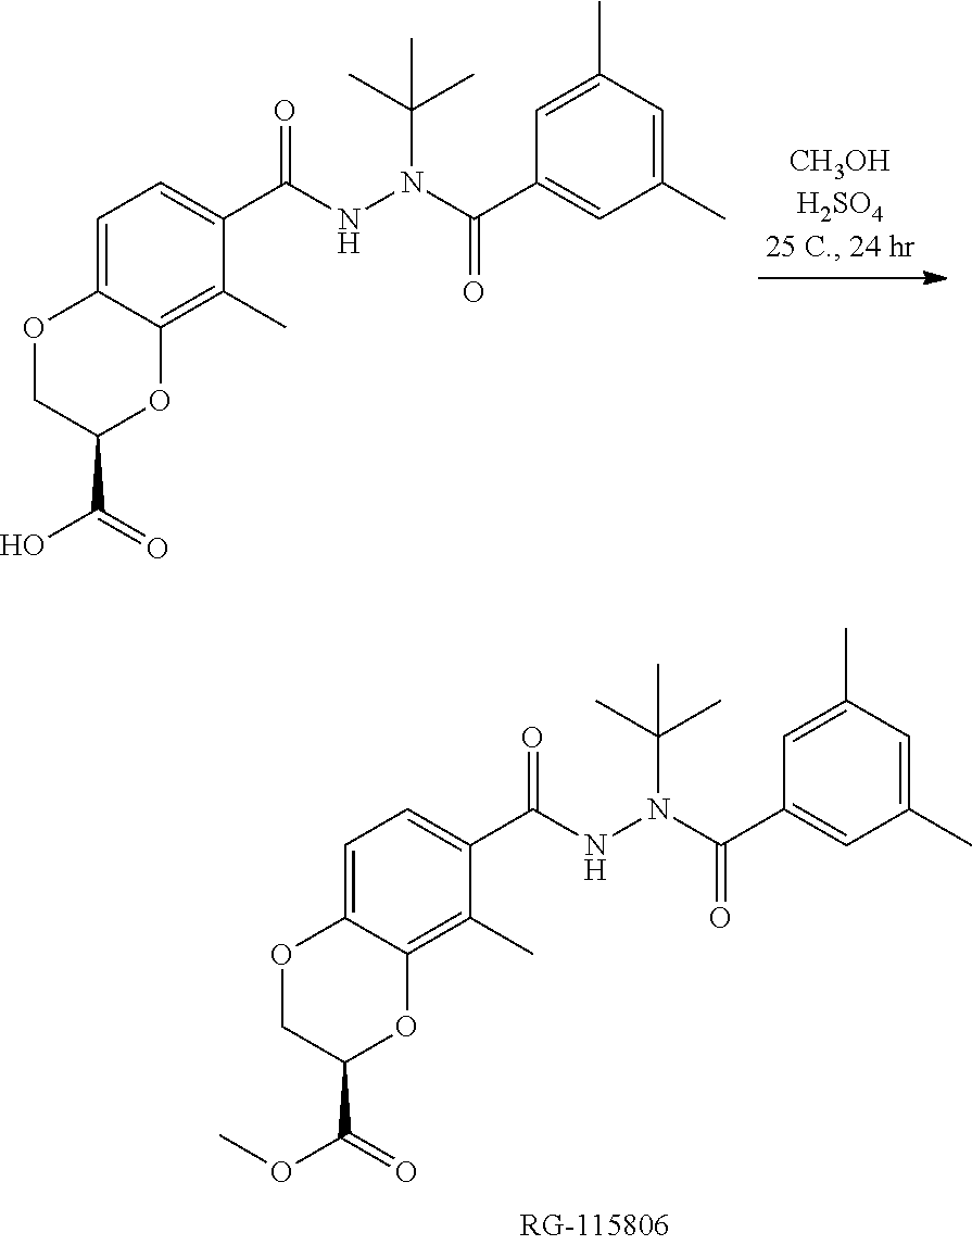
O1CC(C(=O)OC)OC2=C(C)C(C(NN(C(C3=CC(C)=CC(C)=C3)=O)C(C)(C)C)=O)=CC=C12.O1CC(C(=O)O)OC2=C(C)C(C(NN(C(C3=CC(C)=CC(C)=C3)=O)C(C)(C)C)=O)=CC=C12
